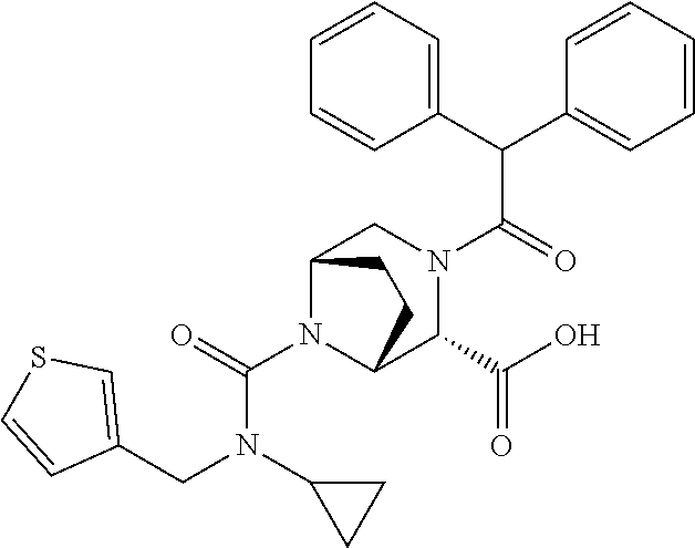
C(N1C2C(C(O)=O)N(C(C(C3=CC=CC=C3)C3=CC=CC=C3)=O)CC1CC2)(=O)N(CC1=CSC=C1)C1CC1
